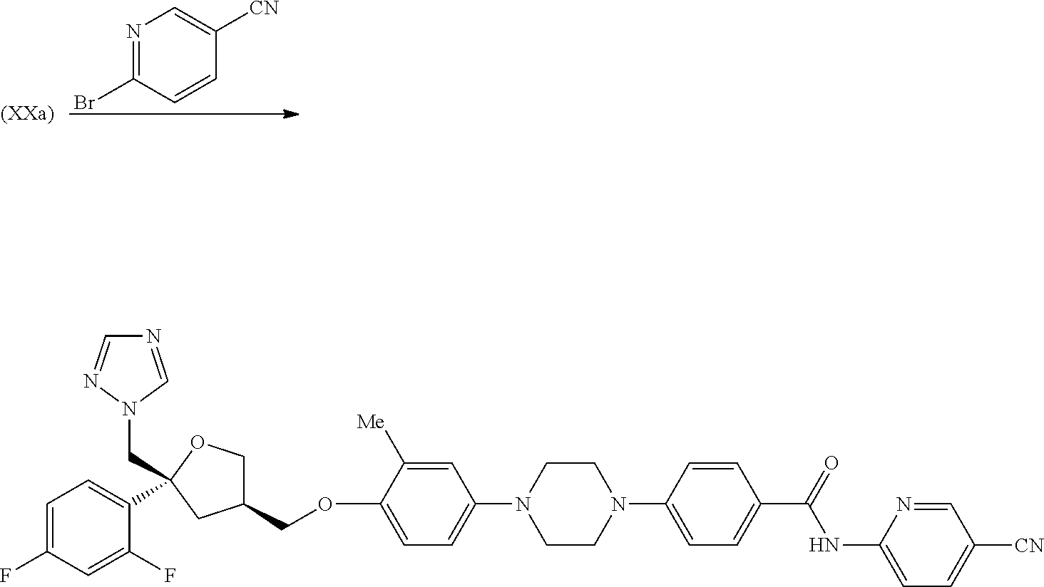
C1CN(C2=CC=C(OCC3COC(CN4C=NC=N4)(C4=CC=C(F)C=C4F)C3)C([Me])=C2)CCN1C1=CC=C(C(=O)NC2=CC=C([CN])C=N2)C=C1.N1=C(Br)C=CC([CN])=C1
